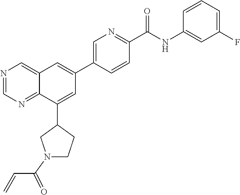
C1(C2=CC(C3=CN=C(C(NC4=CC(F)=CC=C4)=O)C=C3)=CC3=CN=CN=C23)CN(C(C=C)=O)CC1
